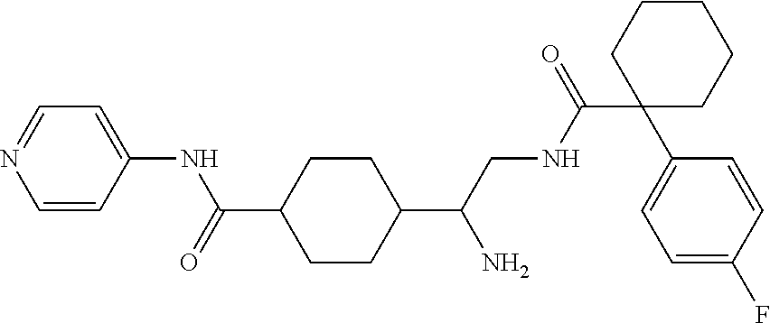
C1(C(CNC(C2(C3=CC=C(F)C=C3)CCCCC2)=O)N)CCC(C(=O)NC2=CC=NC=C2)CC1
